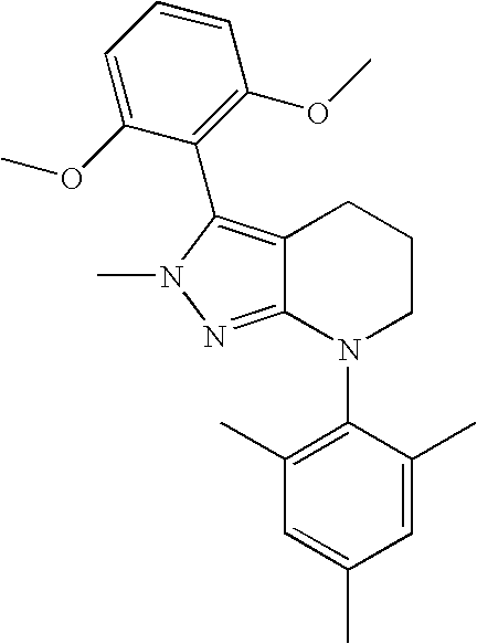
C12=C(C3=C(OC)C=CC=C3OC)N(C)N=C1N(C1=C(C)C=C(C)C=C1C)CCC2
